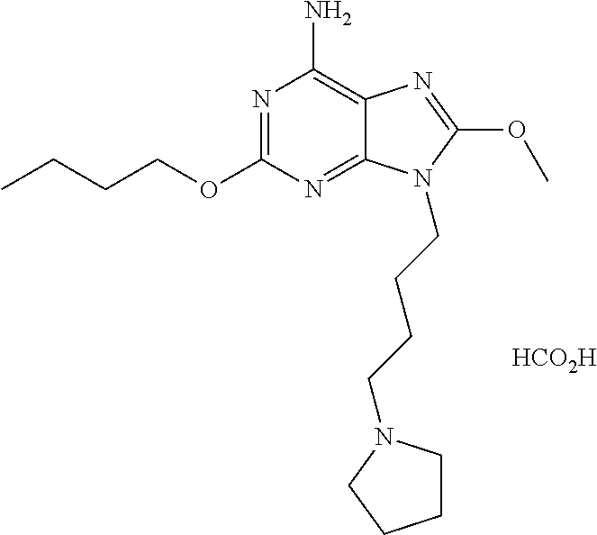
[HCO2H].N1=C(OCCCC)N=C2C(=C1N)N=C(OC)N2CCCCN1CCCC1
